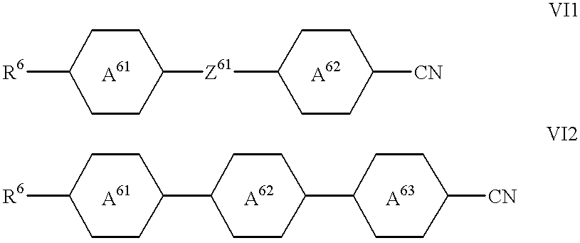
[R6]C1CCC([Z61]C2CCC([CN])CC2)CC1.[R6]C1CCC(C2CCC(C3CCC([CN])CC3)CC2)CC1
